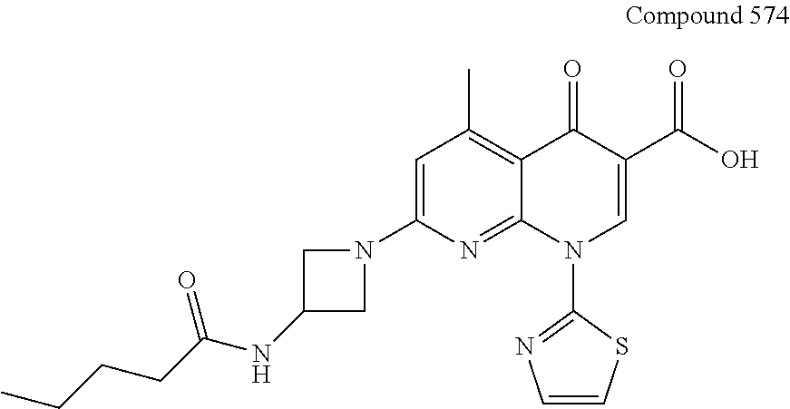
C1=C(N2CC(NC(CCCC)=O)C2)N=C2C(=C1C)C(=O)C(C(O)=O)=CN2C1=NC=CS1
